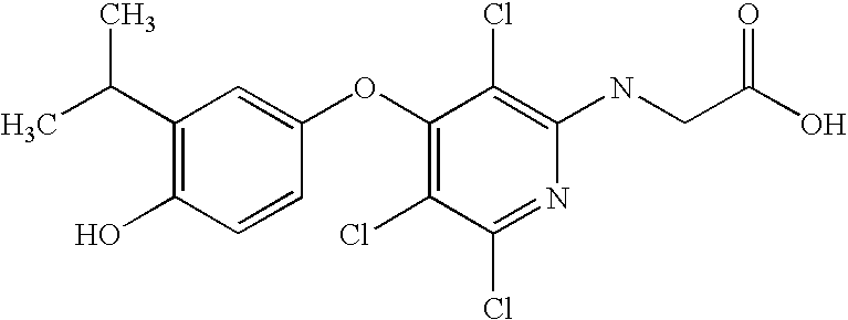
N(C1=C(Cl)C(OC2=CC(C(C)C)=C(O)C=C2)=C(Cl)C(Cl)=N1)CC(O)=O
